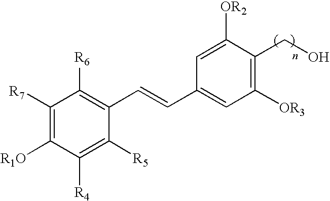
C1=C([OR2])C(CO)=C([OR3])C=C1C=CC1=C([R6])C([R7])=C([R1O])C([R4])=C1[R5]
